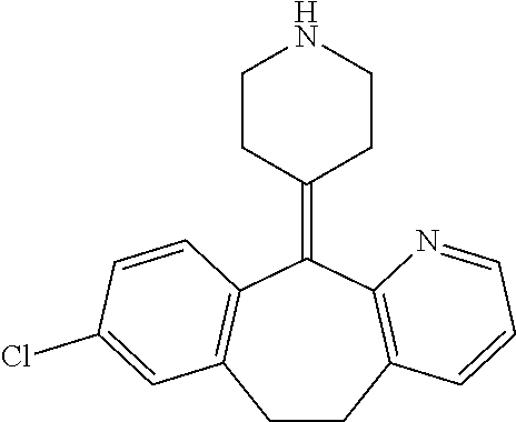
C1CC(=C2C3=C(CCC4=C2C=CC(Cl)=C4)C=CC=N3)CCN1
